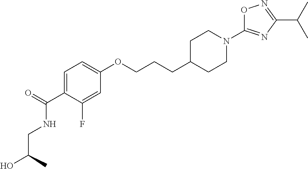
C1=C(C(=O)NCC(O)C)C(F)=CC(OCCCC2CCN(C3=NC(C(C)C)=NO3)CC2)=C1
